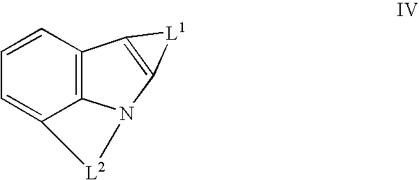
C1=CC2=C3C(=C1)[L2]N3C1=C2[L1]1
